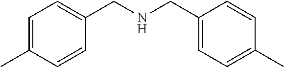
C1=C(C)C=CC(CNCC2=CC=C(C)C=C2)=C1
